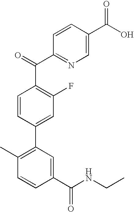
O=C(C1=NC=C(C(O)=O)C=C1)C1=C(F)C=C(C2=C(C)C=CC(C(NCC)=O)=C2)C=C1
